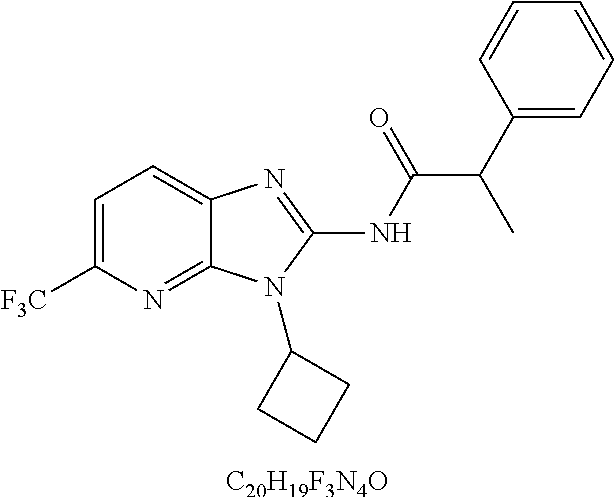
C1=C([F3C])N=C2C(=C1)N=C(NC(C(C1=CC=CC=C1)C)=O)N2C1CCC1.[C20H19F3N4O]
